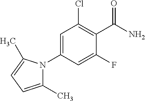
C1=C(N2C(C)=CC=C2C)C=C(F)C(C(N)=O)=C1Cl
